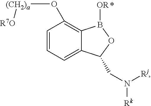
C1=CC=C2C(=C1O[(CH2)a][R7O])B([OR])OC2CN([Rj])[Rk]
